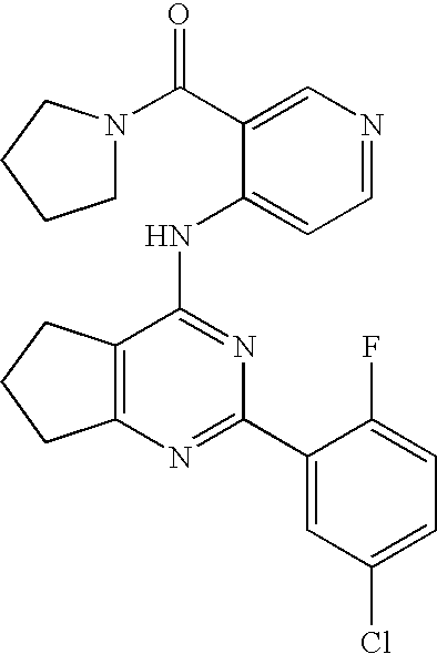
C12=C(CCC1)C(NC1=CC=NC=C1C(=O)N1CCCC1)=NC(C1=CC(Cl)=CC=C1F)=N2
